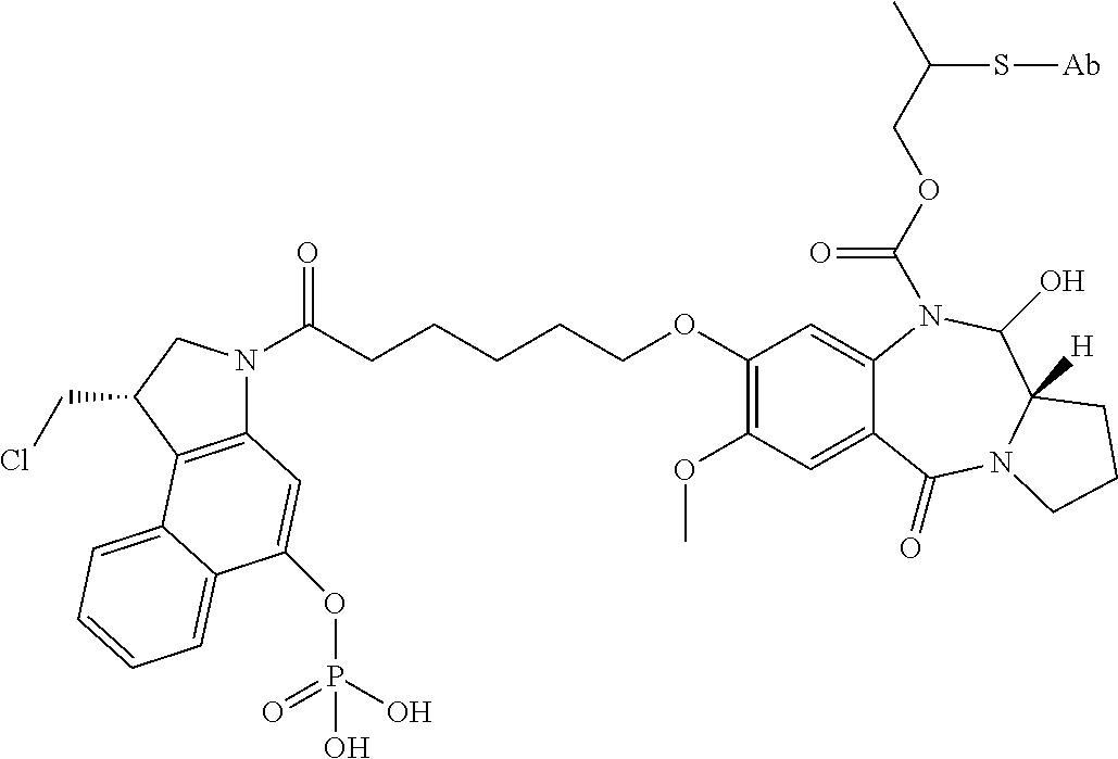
C12=C(C(CCl)CN1C(CCCCCOC1=C(OC)C=C3C(=C1)N(C(OCC(C)S[Ab])=O)C(O)C1([H])N(C3=O)CCC1)=O)C1=CC=CC=C1C(OP(O)(=O)O)=C2
